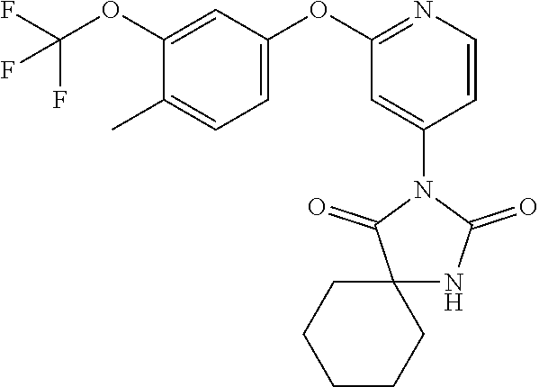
C1(OC(F)(F)F)=CC(OC2=NC=CC(N3C(=O)C4(NC3=O)CCCCC4)=C2)=CC=C1C
